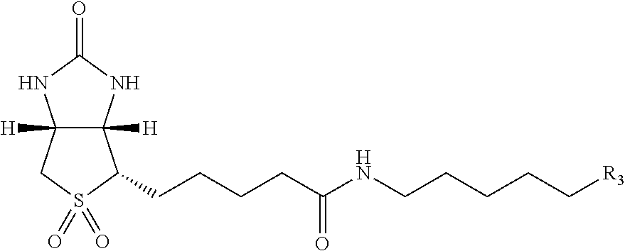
C12([H])C([H])(NC(=O)N1)C(CCCCC(NCCCCC[R3])=O)S(=O)(=O)C2
